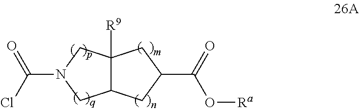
C12C([R9])(CN(C(Cl)=O)C1)CC(C(=O)O[Ra])C2
